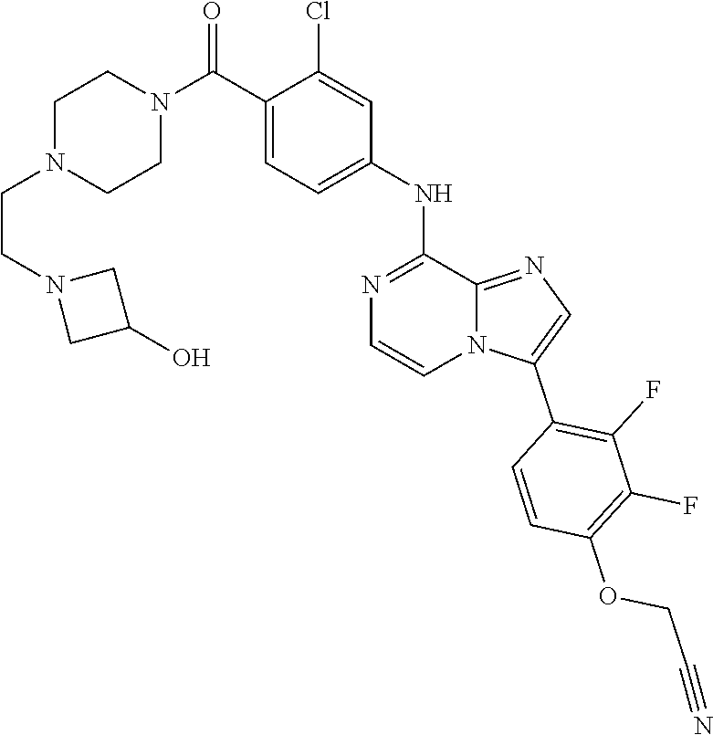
C1N(CCN2CC(O)C2)CCN(C(C2=CC=C(NC3=NC=CN4C3=NC=C4C3=C(F)C(F)=C(OCC#N)C=C3)C=C2Cl)=O)C1
